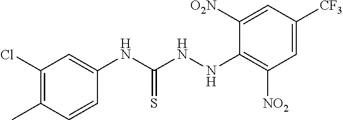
C1(Cl)=C(C)C=CC(NC(NNC2=C([NO2])C=C([CF3])C=C2[O2N])=S)=C1
